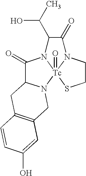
C1(=O)C2N([Tc]34(=O)N1C(C(C)O)C(=O)N3CCS4)CC1=C(C2)C=CC(O)=C1
